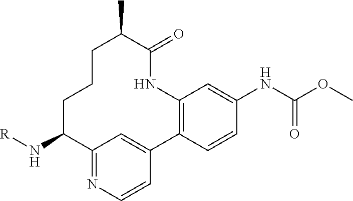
[R]NC1C2=NC=CC(=C2)C2=C(NC(=O)C(C)CCC1)C=C(NC(OC)=O)C=C2
